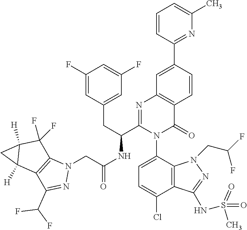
C(NC(C1=NC2=C(C(=O)N1C1=CC=C(Cl)C3=C1N(CC(F)F)N=C3NS(=O)(=O)C)C=CC(C1=NC(C)=CC=C1)=C2)CC1=CC(F)=CC(F)=C1)(=O)CN1C2=C(C(C(F)F)=N1)C1([H])C([H])(C2(F)F)C1
